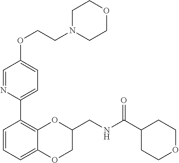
C(COC1=CC=C(C2=C3OC(CNC(C4CCOCC4)=O)COC3=CC=C2)N=C1)N1CCOCC1
